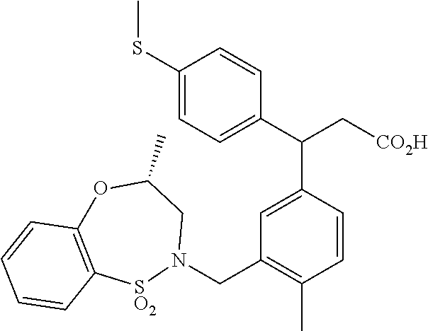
C1(SC)=CC=C(C(C2=CC(CN3CC(C)OC4=C([SO2]3)C=CC=C4)=C(C)C=C2)C[CO2H])C=C1
